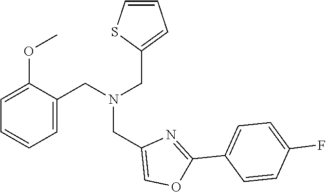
C1=C(CN(CC2=CC=CS2)CC2=COC(C3=CC=C(F)C=C3)=N2)C(OC)=CC=C1
